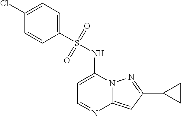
C1=C(NS(C2=CC=C(Cl)C=C2)(=O)=O)N2C(=CC(C3CC3)=N2)N=C1
